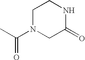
C1N(C(C)=O)CC(=O)NC1
